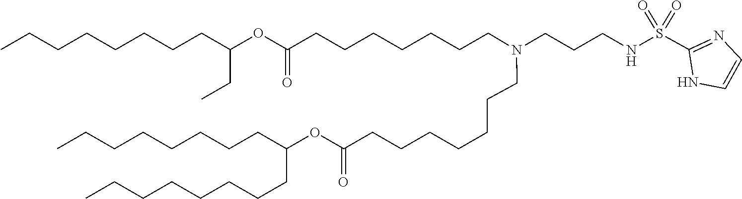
C(CCCC(CCCCCCCC)OC(=O)CCCCCCCN(CCCNS(=O)(=O)C1=NC=CN1)CCCCCCCC(OC(CC)CCCCCCCC)=O)CCCC
